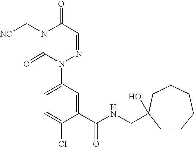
N1(C[NC])C(=O)N(C2=CC=C(Cl)C(C(NCC3(O)CCCCCC3)=O)=C2)N=CC1=O
